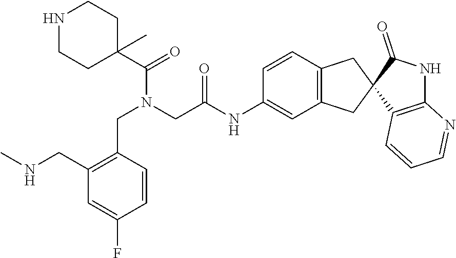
C1=CC(CN(C(C2(C)CCNCC2)=O)CC(NC2=CC3=C(C=C2)CC2(C3)C3=C(NC2=O)N=CC=C3)=O)=C(CNC)C=C1F
